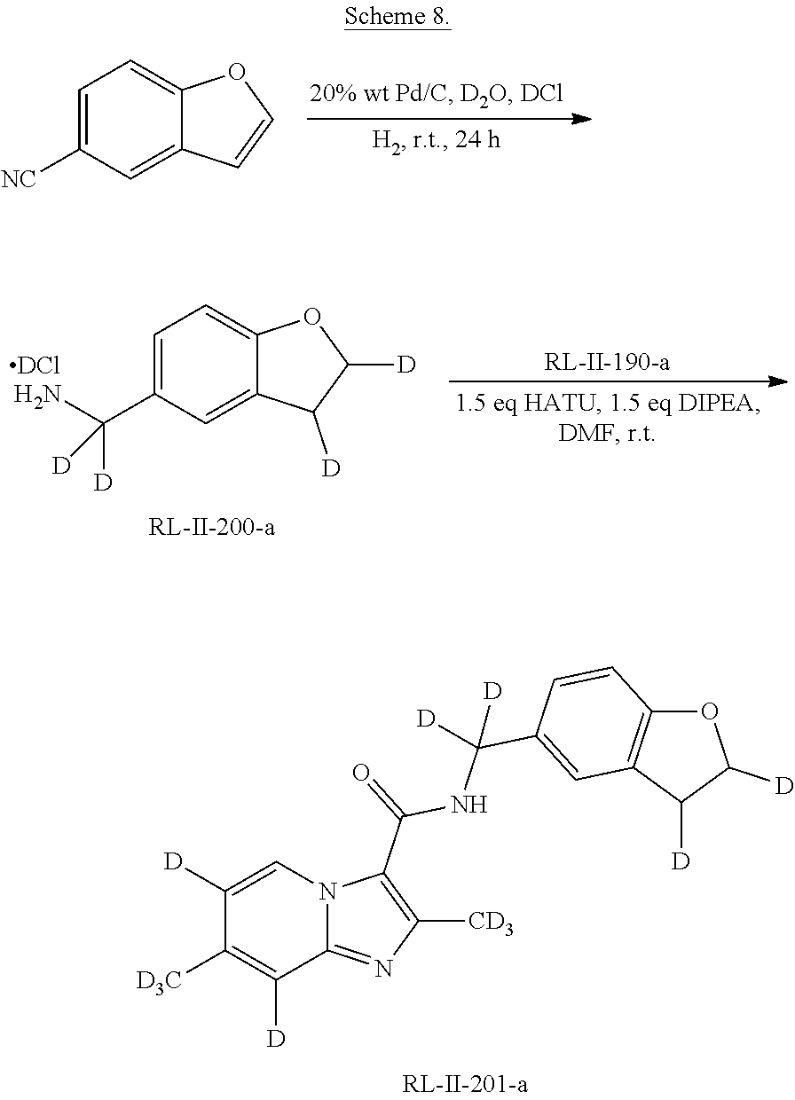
C1([D])=CN2C(=NC([CD3])=C2C(=O)NC(C2=CC3=C(C=C2)OC([D])C3[D])([D])[D])C([D])=C1[D3C].C1=C([NC])C=C2C(=C1)OC=C2.C1=C(C(N)([D])[D])C=C2C(=C1)OC([D])C2[D].[DCl]
